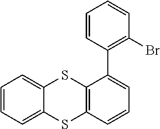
C12=CC=CC=C1SC1=C(S2)C(C2=C(Br)C=CC=C2)=CC=C1
